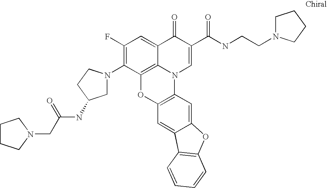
C1(F)=C(N2CC(NC(CN3CCCC3)=O)CC2)C2=C3C(=C1)C(=O)C(C(=O)NCCN1CCCC1)=CN3C1=C(O2)C=C2C(=C1)OC1=C2C=CC=C1
